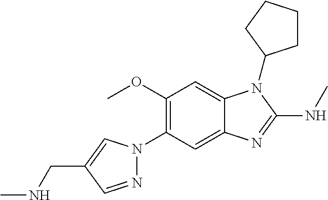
N1(C2=C(OC)C=C3C(=C2)N=C(NC)N3C2CCCC2)N=CC(CNC)=C1
